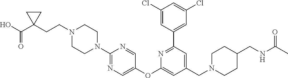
C1(Cl)=CC(C2=NC(OC3=CN=C(N4CCN(CCC5(C(O)=O)CC5)CC4)N=C3)=CC(CN3CCC(CNC(C)=O)CC3)=C2)=CC(Cl)=C1
